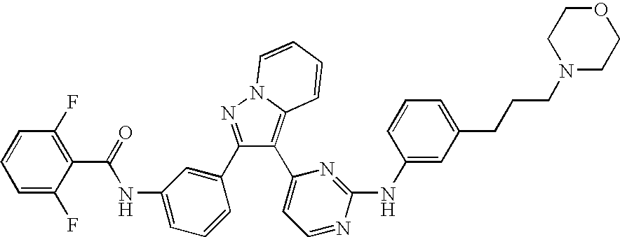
C1=C(F)C(C(=O)NC2=CC=CC(C3=NN4C(=C3C3=CC=NC(NC5=CC(CCCN6CCOCC6)=CC=C5)=N3)C=CC=C4)=C2)=C(F)C=C1
